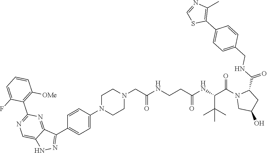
C1=CC([OMe])=C(C2=NC=C3NN=C(C4=CC=C(N5CCN(CC(=O)NCCC(=O)NC(C(C)(C)C)C(N6C(C(NCC7=CC=C(C8=C(C)N=CS8)C=C7)=O)CC(O)C6)=O)CC5)C=C4)C3=N2)C(F)=C1
